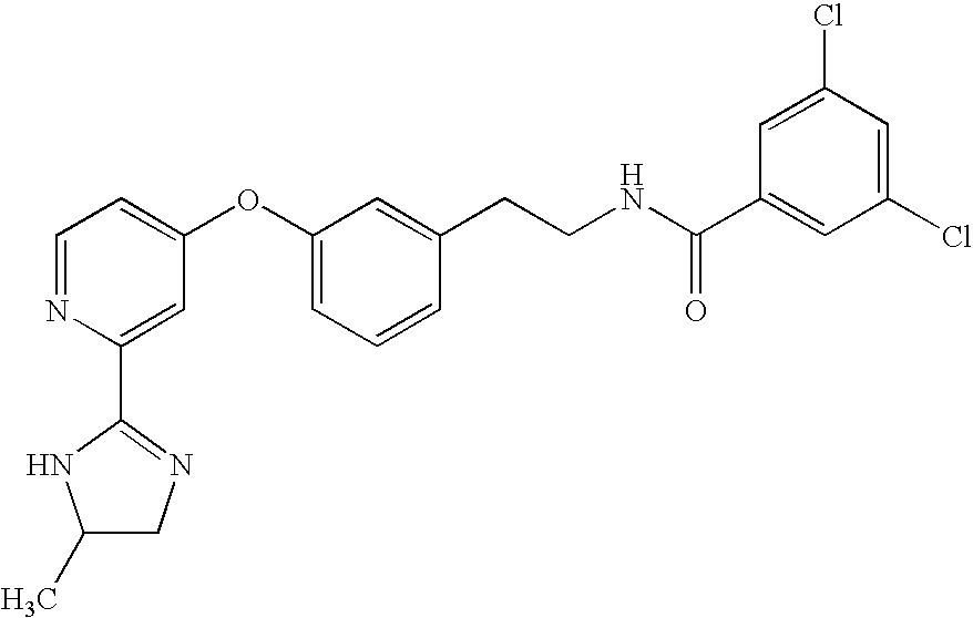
C1=NC(C2=NCC(C)N2)=CC(OC2=CC=CC(CCNC(C3=CC(Cl)=CC(Cl)=C3)=O)=C2)=C1
